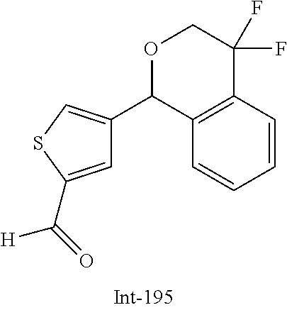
C1=C(C(=O)[H])SC=C1C1C2=C(C(F)(F)CO1)C=CC=C2
